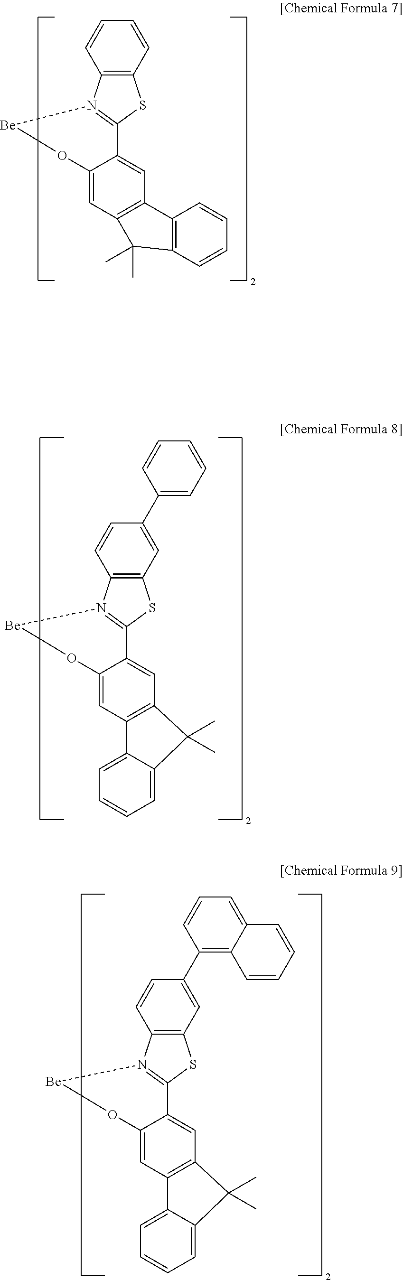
C12=C(C=C(C3=CC=CC=C3)C=C1)SC1=N2[Be]OC2=CC3=C(C=C12)C(C)(C)C1=CC=CC=C31.C12=C(C=C(C3=C4C(=CC=C3)C=CC=C4)C=C1)SC1=N2[Be]OC2=CC3=C(C=C12)C(C)(C)C1=CC=CC=C31.C12=C(C=CC=C1)SC1=N2[Be]OC2=CC3=C(C=C12)C1=C(C3(C)C)C=CC=C1
